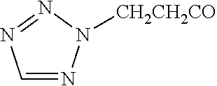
N1=CN=NN1[CH2CH2CO]
